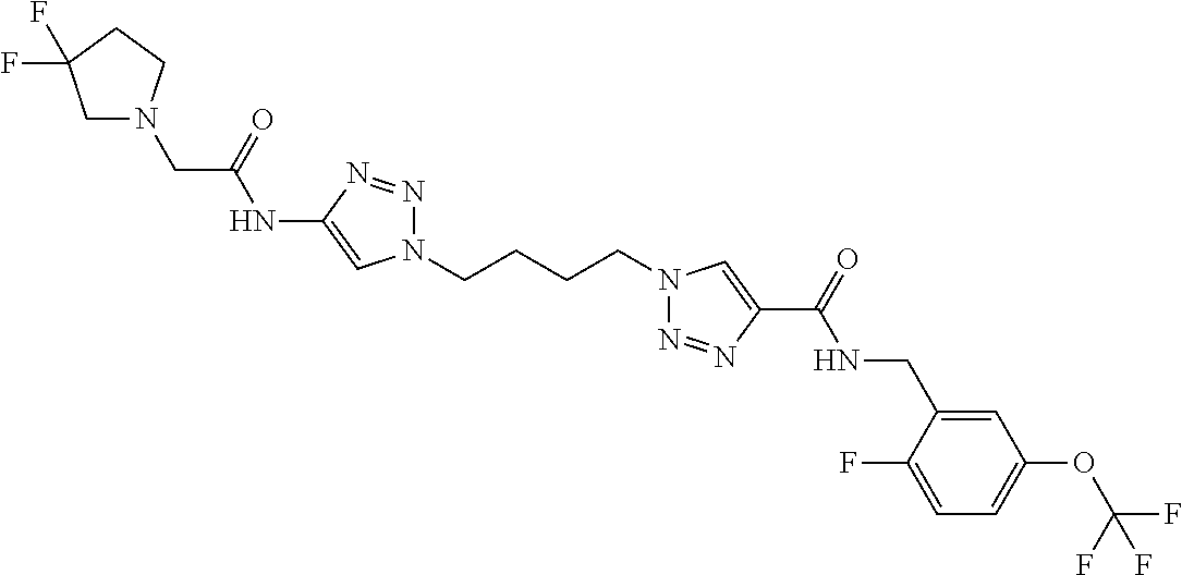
C1(NC(CN2CC(F)(F)CC2)=O)=CN(CCCCN2N=NC(C(=O)NCC3=CC(OC(F)(F)F)=CC=C3F)=C2)N=N1
